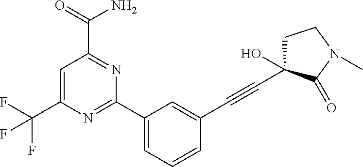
C1=C(C(F)(F)F)N=C(C2=CC=CC(C#CC3(O)CCN(C)C3=O)=C2)N=C1C(=O)N
